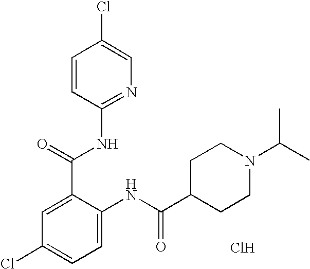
C1=CC(NC(C2=CC(Cl)=CC=C2NC(C2CCN(C(C)C)CC2)=O)=O)=NC=C1Cl.Cl
